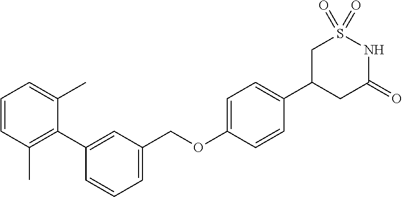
C1=CC(C)=C(C2=CC(COC3=CC=C(C4CC(=O)NS(=O)(=O)C4)C=C3)=CC=C2)C(C)=C1
